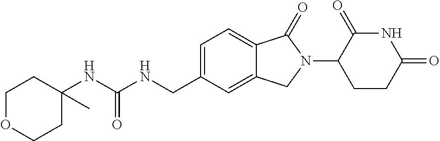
C1(NC(NCC2=CC=C3C(=C2)CN(C2CCC(=O)NC2=O)C3=O)=O)(C)CCOCC1
